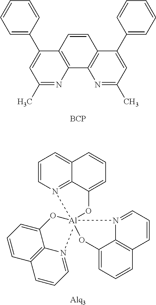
N1=C(C)C=C(C2=CC=CC=C2)C2=C1C1=C(C=C2)C(C2=CC=CC=C2)=CC(C)=N1.[BCP].C1=CN2=C3C(=C1)C=CC=C3O[Al]213(N2=CC=CC4=C2C(=CC=C4)O1)OC1=CC=CC2=C1N3=CC=C2
